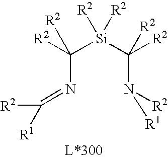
C(N=C([R2])[R1])([Si](C(N([R2])[R1])([R2])[R2])([R2])[R2])([R2])[R2]
